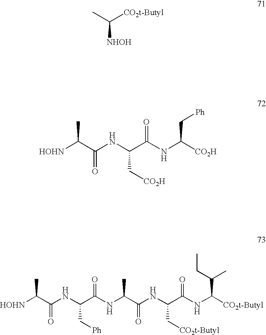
CC([CO2t-Butyl])[NHOH].[HOHN]C(C(NC(C(NC(C(NC(C(NC([CO2t-Butyl])C(CC)C)=O)C[CO2t-Butyl])=O)C)=O)C[Ph])=O)C.[HOHN]C(C(NC(C(NC([CO2H])C[Ph])=O)C[CO2H])=O)C
